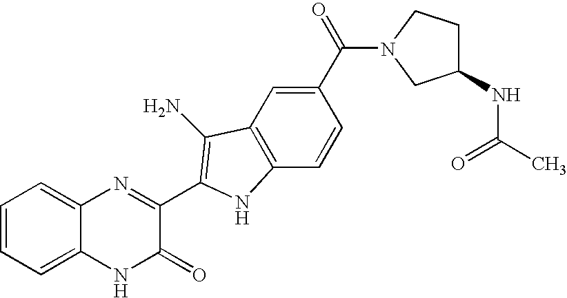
C1=CC=C2C(=C1)N=C(C1=C(N)C3=C(C=CC(C(N4CC(NC(C)=O)CC4)=O)=C3)N1)C(=O)N2
